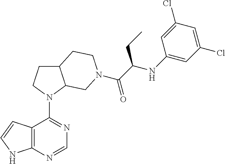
C12=C(N=CN=C1N1C3C(CC1)CCN(C(C(NC1=CC(Cl)=CC(Cl)=C1)CC)=O)C3)NC=C2
